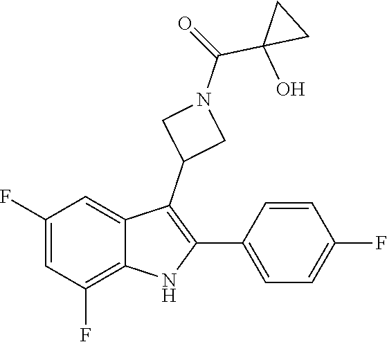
C1=CC(F)=CC=C1C1=C(C2CN(C(=O)C3(O)CC3)C2)C2=CC(F)=CC(F)=C2N1
